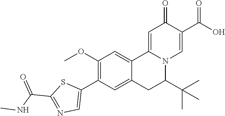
O(C)C1=C(C2=CN=C(C(NC)=O)S2)C=C2C(=C1)C1=CC(=O)C(C(=O)O)=CN1C(C(C)(C)C)C2
